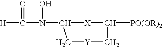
[H]C(N(C1[X]C([PO(OR)2])C[Y]C1)O)=O
